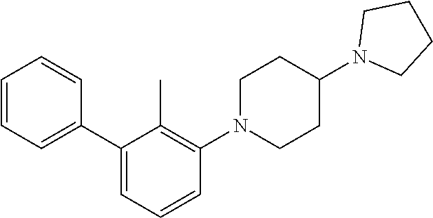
C1=CC=CC(C2=CC=CC(N3CCC(N4CCCC4)CC3)=C2C)=C1
